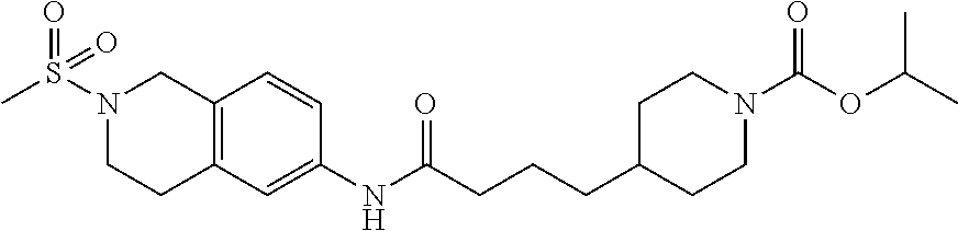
O=S(N1CCC2=C(C1)C=CC(NC(CCCC1CCN(C(OC(C)C)=O)CC1)=O)=C2)(C)=O
